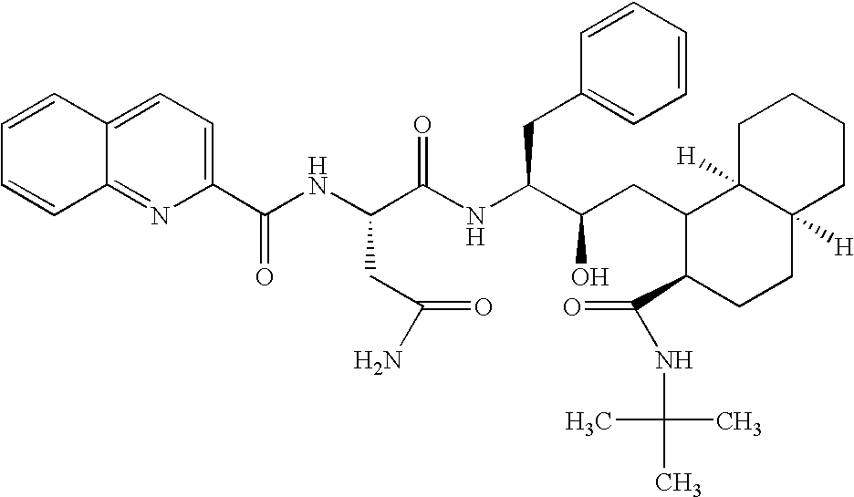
C1=CC=CC2=NC(C(NC(C(NC(C(CC3C(C(NC(C)(C)C)=O)CCC4([H])C3([H])CCCC4)O)CC3=CC=CC=C3)=O)CC(N)=O)=O)=CC=C12
